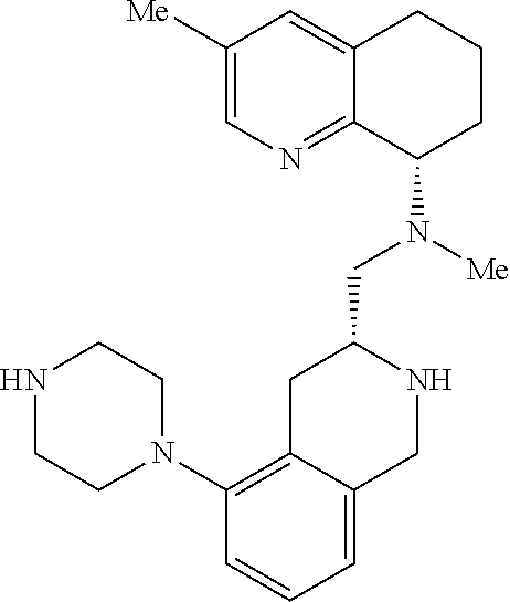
C1([Me])=CN=C2C(=C1)CCCC2N([Me])CC1CC2=C(N3CCNCC3)C=CC=C2CN1
